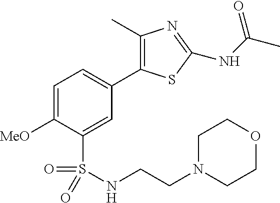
C1=C([MeO])C(S(=O)(=O)NCCN2CCOCC2)=CC(C2=C(C)N=C(NC(C)=O)S2)=C1
